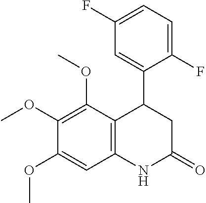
C12=C(C(OC)=C(OC)C(OC)=C1)C(C1=CC(F)=CC=C1F)CC(=O)N2
